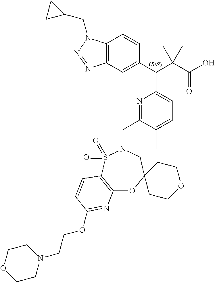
C12=C(C(C)=C(C(C(C(O)=O)(C)C)C3=CC=C(C)C(CN4S(=O)(=O)C5=C(OC6(C4)CCOCC6)N=C(OCCN4CCOCC4)C=C5)=N3)C=C1)N=NN2CC1CC1
